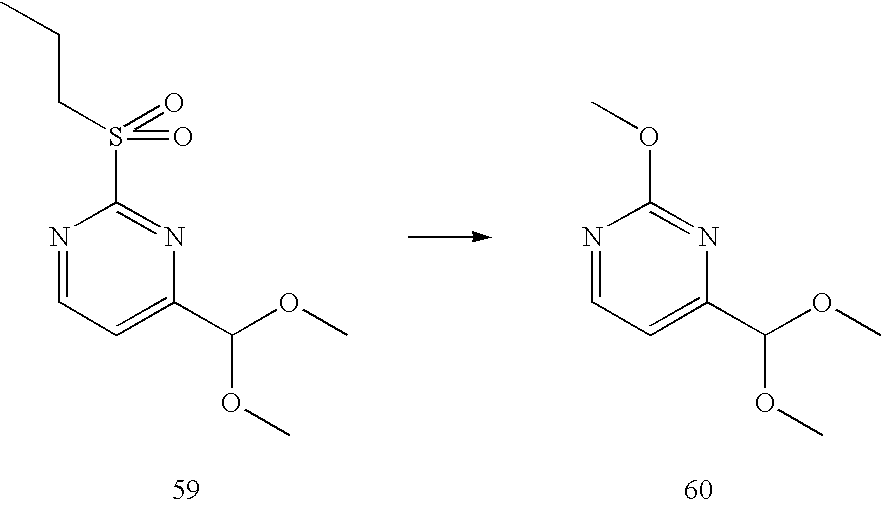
N1=CC=C(C(OC)OC)N=C1OC.N1=CC=C(C(OC)OC)N=C1S(CCC)(=O)=O
